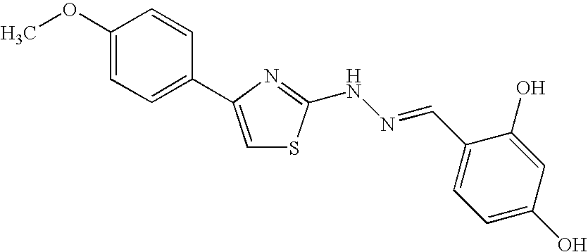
C1(OC)=CC=C(C2=CSC(NN=CC3=CC=C(O)C=C3O)=N2)C=C1
